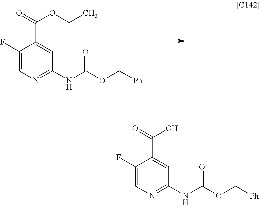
C1(F)=CN=C(NC(OC[Ph])=O)C=C1C(=O)OCC.C1(F)=CN=C(NC(OC[Ph])=O)C=C1C(=O)O
